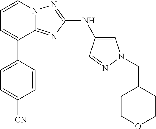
C1=C(C2=CC=CN3C2=NC(NC2=CN(CC4CCOCC4)N=C2)=N3)C=CC([CN])=C1
